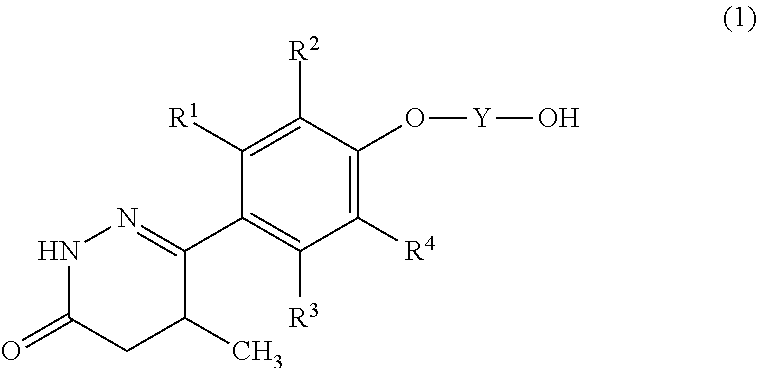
C1(C2=NNC(=O)CC2C)=C([R3])C([R4])=C(O[Y]O)C([R2])=C1[R1]
